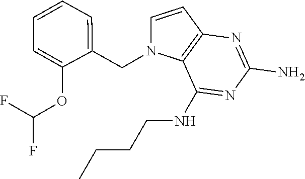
C1=CC2=C(N1CC1=CC=CC=C1OC(F)F)C(NCCCC)=NC(N)=N2
